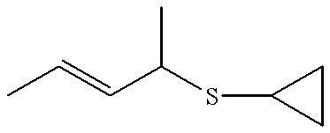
CC(C=CC)SC1CC1
